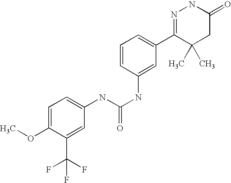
N(C(NC1=CC(C2=NNC(=O)CC2(C)C)=CC=C1)=O)C1=CC=C(OC)C(C(F)(F)F)=C1
